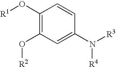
C1(O[R1])=C(O[R2])C=C(N([R3])[R4])C=C1
